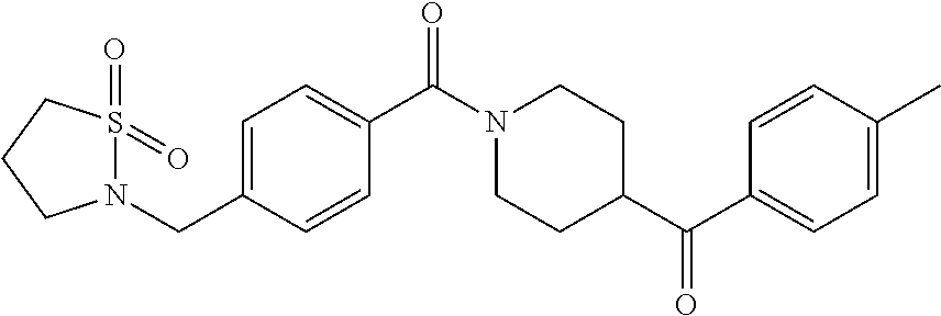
C1=C(CN2S(=O)(=O)CCC2)C=CC(C(N2CCC(C(=O)C3=CC=C(C)C=C3)CC2)=O)=C1
